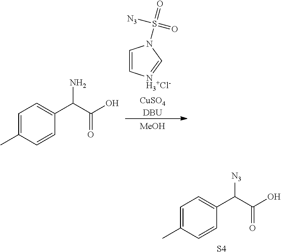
[CuSO4DBU].C1=C[NH3+Cl-]=CN1S(=O)([N3])=O.[MeOH].C1=C(C)C=CC(C(C(O)=O)N)=C1.C1=C(C)C=CC(C(C(O)=O)[N3])=C1.[S4]
